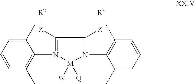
C1([Z][R3])=N(C2=C(C)C=CC=C2C)[M]([W])([Q])N(C2=C(C)C=CC=C2C)=C1[Z][R2]
